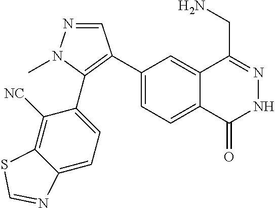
C1(C2=C(C3=CC=C4C(=C3[NC])SC=N4)N(C)N=C2)=CC=C2C(=C1)C(CN)=NNC2=O
